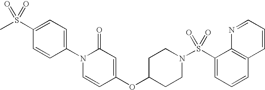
CS(C1=CC=C(N2C=CC(OC3CCN(S(C4=CC=CC5=C4N=CC=C5)(=O)=O)CC3)=CC2=O)C=C1)(=O)=O
